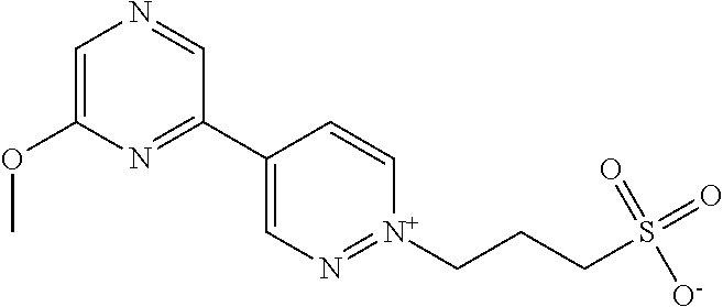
C1=C(OC)N=C(C2=CN=[N+](CCCS(=O)([O-])=O)C=C2)C=N1
